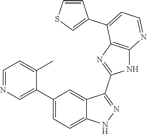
C1=NC=C(C2=CC=C3C(=C2)C(C2=NC4=C(N2)N=CC=C4C2=CSC=C2)=NN3)C(C)=C1
